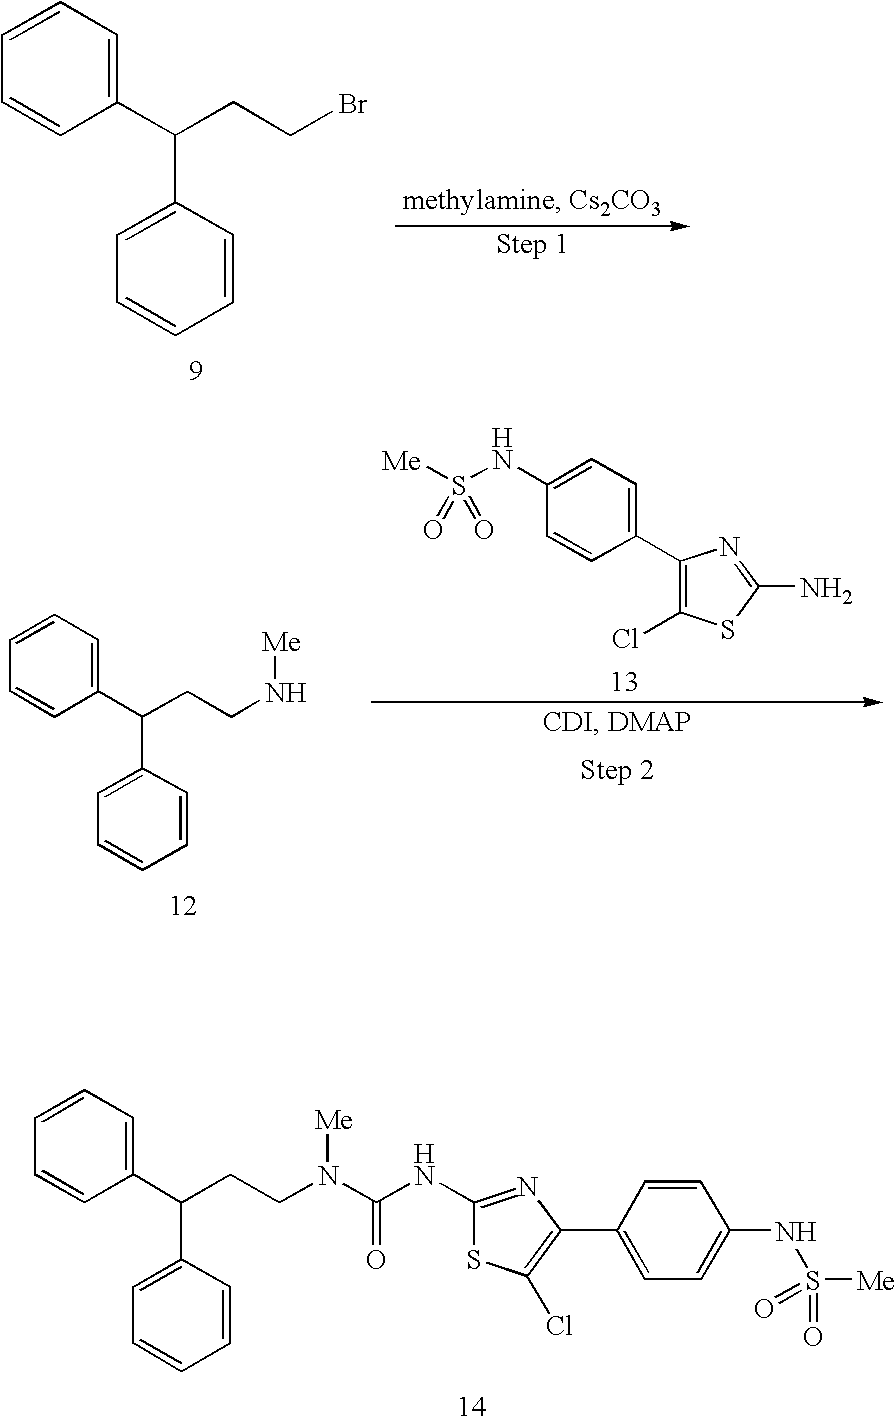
C1=CC=C(C(CCBr)C2=CC=CC=C2)C=C1.C1=CC=C(C(CCN[Me])C2=CC=CC=C2)C=C1.C1(NS([Me])(=O)=O)=CC=C(C2=C(Cl)SC(N)=N2)C=C1.C1=CC=C(C(CCN(C(NC2=NC(C3=CC=C(NS([Me])(=O)=O)C=C3)=C(Cl)S2)=O)[Me])C2=CC=CC=C2)C=C1
